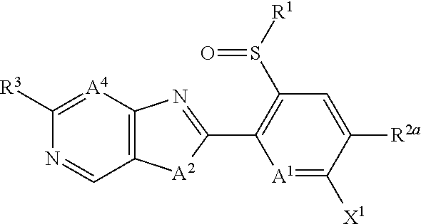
C1(S([R1])=O)=C(C2=NC3=C([A2]2)C=NC([R3])=[A4]3)[A1]=C([X1])C([R2a])=C1
